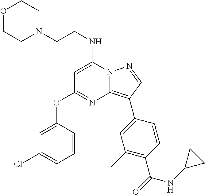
C(NC1=CC(OC2=CC(Cl)=CC=C2)=NC2=C(C3=CC(C)=C(C(=O)NC4CC4)C=C3)C=NN12)CN1CCOCC1
